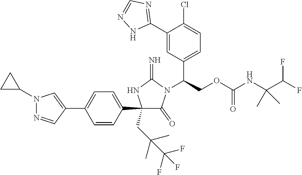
C1(C2=CC=C(C3=CN(C4CC4)N=C3)C=C2)(CC(C)(C)C(F)(F)F)C(=O)N(C(COC(NC(C(F)F)(C)C)=O)C2=CC=C(Cl)C(C3=NC=NN3)=C2)C(=N)N1
